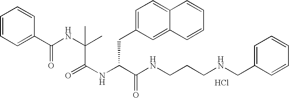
Cl.N(C(C(NCCCNCC1=CC=CC=C1)=O)CC1=CC=C2C(=C1)C=CC=C2)C(=O)C(NC(C1=CC=CC=C1)=O)(C)C
